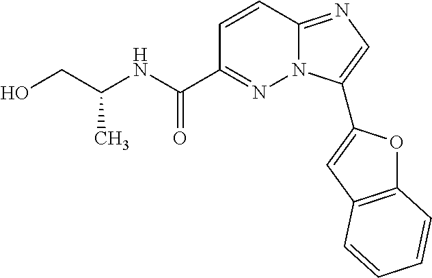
C1=CC2=NC=C(C3=CC4=C(O3)C=CC=C4)N2N=C1C(NC(CO)C)=O
